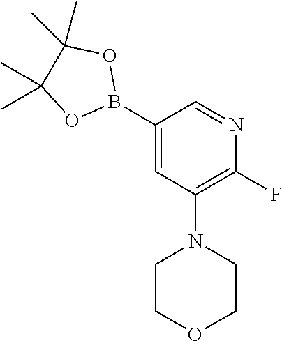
C1(B2OC(C)(C)C(C)(C)O2)=CC(N2CCOCC2)=C(F)N=C1
